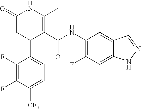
C1(F)=C(F)C([CF3])=CC=C1C1C(C(NC2=C(F)C=C3C(=C2)C=NN3)=O)=C(C)NC(=O)C1
